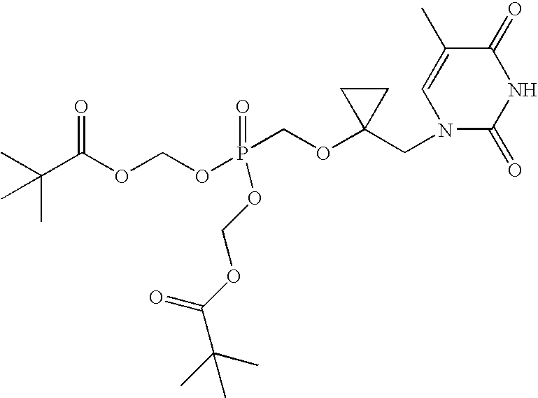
CC(C(OCOP(=O)(COC1(CN2C(=O)NC(=O)C(C)=C2)CC1)OCOC(C(C)(C)C)=O)=O)(C)C
